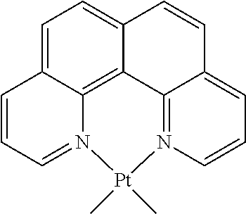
C1=C2C3=C4C(=C1)C=CC1=CC=CN(=C41)[Pt](C)(C)N3=CC=C2
